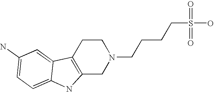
C12=C(CN(CCCCS(O)(=O)=O)CC1)NC1=CC=C(N)C=C21
